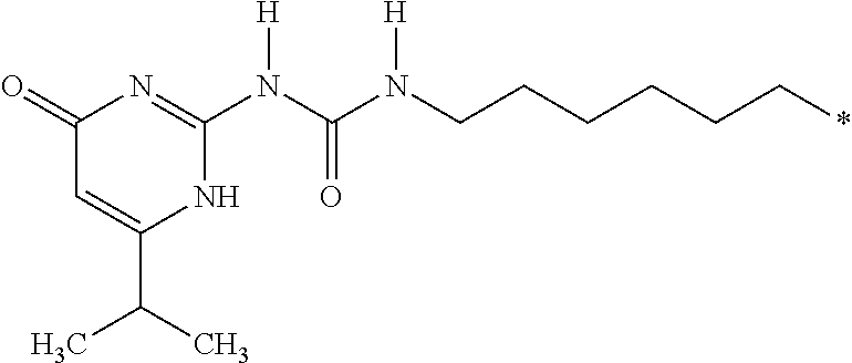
C1(=O)C=C(C(C)C)NC(N(C(N(CCCCCC*)[H])=O)[H])=N1
